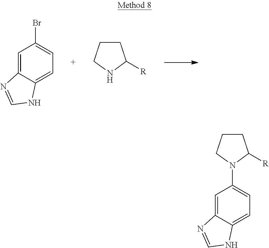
C1=C2C(=CC=C1Br)NC=N2.N1C([R])CCC1.C1=C2C(=CC=C1N1C([R])CCC1)NC=N2
